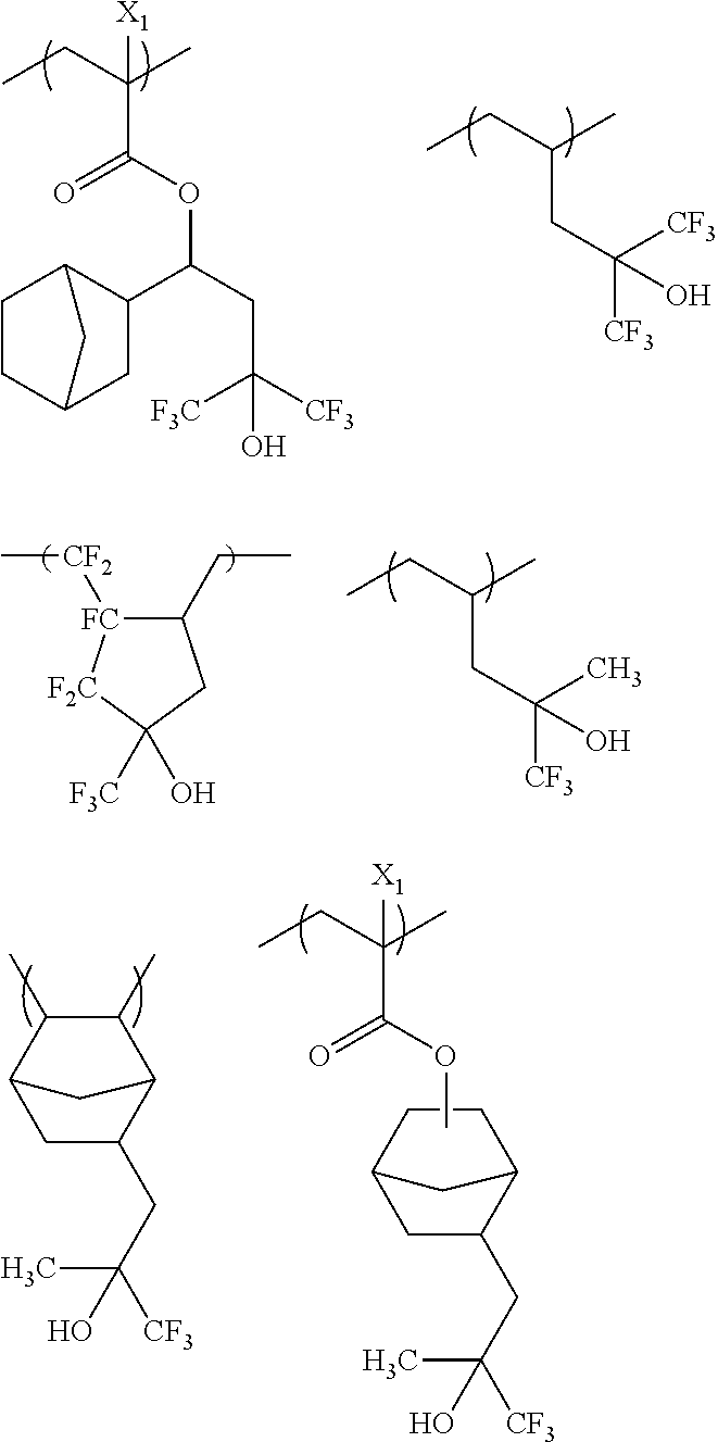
CCC(C)CC(O)([CF3])[CF3].C(C)(CC)([X1])C(OC(CC(O)([CF3])[F3C])C1CC2CCC1C2)=O.C1(CC)[FC]([CF2]C)[F2C]C([F3C])(O)C1.CCC(C)CC(O)([CF3])C.C1C(CC(O)(C)[CF3])C2C(C)C(C)C1C2.C(C)(CC)([X1])C(OC)=O.OC(C)([CF3])CC1CC2CCC1C2
